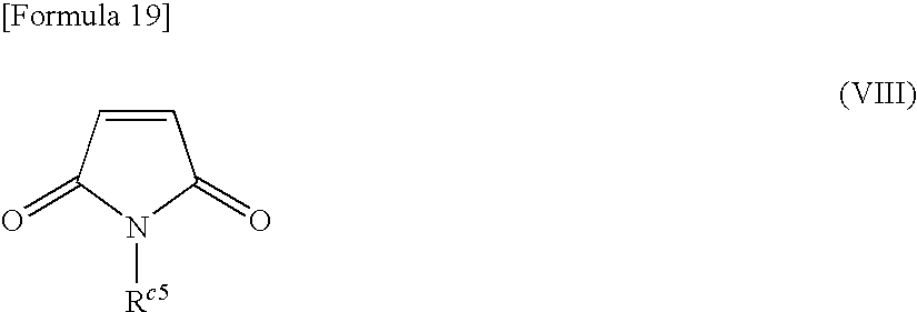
C1=CC(=O)N([Rc5])C1=O
